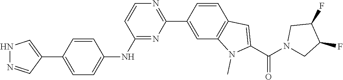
N1N=CC(C2=CC=C(NC3=NC(C4=CC5=C(C=C4)C=C(C(N4CC(F)C(F)C4)=O)N5C)=NC=C3)C=C2)=C1
